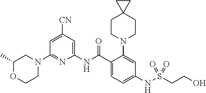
C1(N2CC(C)OCC2)=NC(NC(C2=CC=C(NS(CCO)(=O)=O)C=C2N2CCC3(CC2)CC3)=O)=CC([CN])=C1
